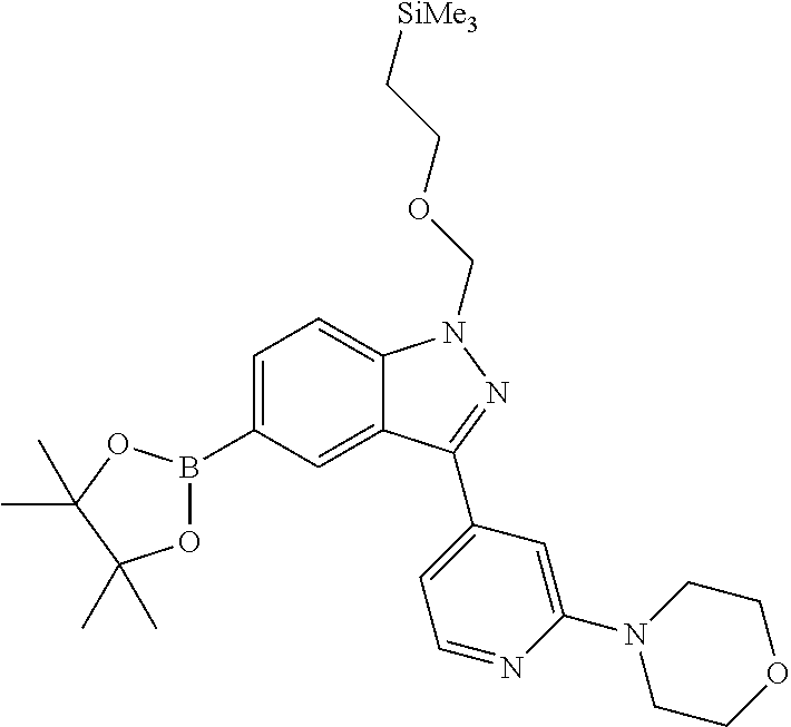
C1=C(B2OC(C)(C)C(C)(C)O2)C=C2C(=C1)N(COCC[SiMe3])N=C2C1=CC=NC(N2CCOCC2)=C1
